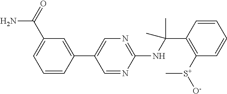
C1(NC(C2=C([S+]([O-])C)C=CC=C2)(C)C)=NC=C(C2=CC(C(=O)N)=CC=C2)C=N1
